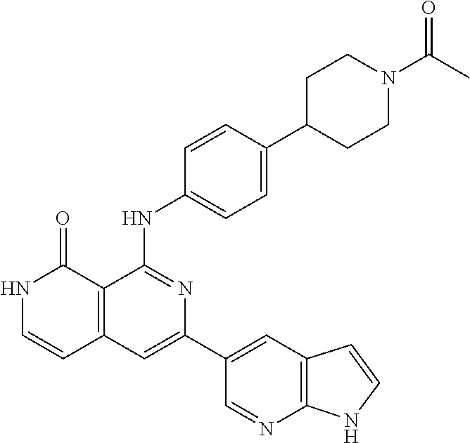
C1=CC(NC2=NC(C3=CC4=C(N=C3)NC=C4)=CC3=C2C(=O)NC=C3)=CC=C1C1CCN(C(=O)C)CC1
